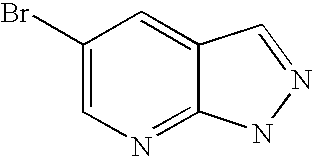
C1(Br)=CN=C2C(=C1)C=NN2
